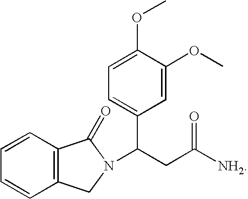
C12=C(C=CC=C1)C(=O)N(C(CC([NH2])=O)C1=CC=C(OC)C(OC)=C1)C2
